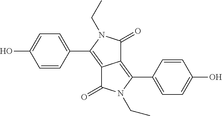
C12=C(C3=CC=C(O)C=C3)N(CC)C(=O)C1=C(C1=CC=C(O)C=C1)N(CC)C2=O
